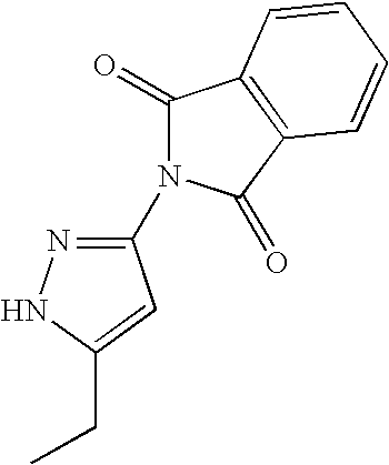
C1(=O)C2=C(C(=O)N1C1=NNC(CC)=C1)C=CC=C2
